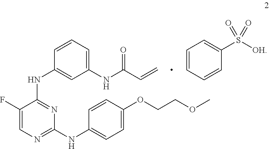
C1(F)=CN=C(NC2=CC=C(OCCOC)C=C2)N=C1NC1=CC(NC(C=C)=O)=CC=C1.C1=CC=CC(S([OH])(=O)=O)=C1
